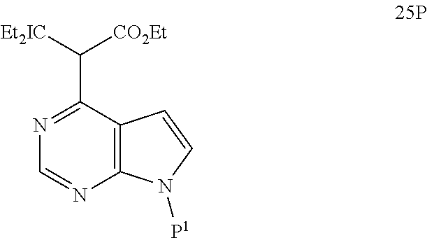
C1=NC2=C(C(C([CO2Et])[Et2IC])=N1)C=CN2[P1]
